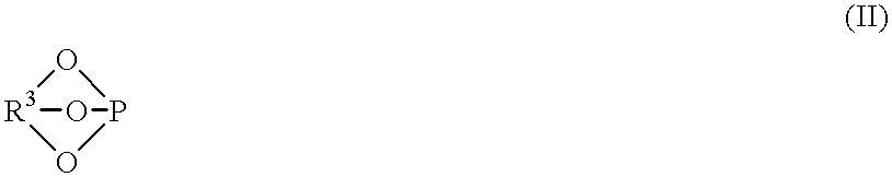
O1[R3]2OP1O2
